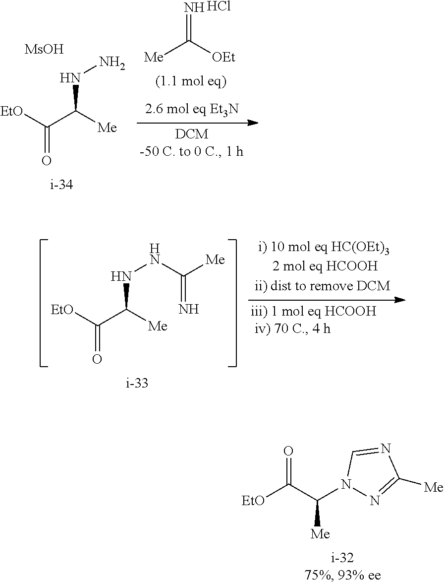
[EtO]C(C([Me])NN)=O.[MsOH].[Me]C([OEt])=N.Cl.[EtO]C(C([Me])NNC([Me])=N)=O.[EtO]C(C(N1N=C([Me])N=C1)[Me])=O
